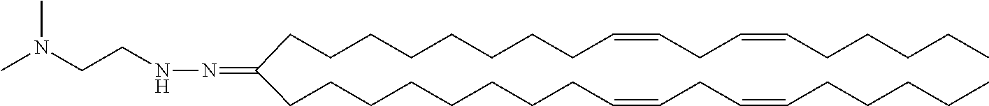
CCCCCC=CCC=CCCCCCCCCC(CCCCCCCCC=CCC=CCCCCC)=NNCCN(C)C
